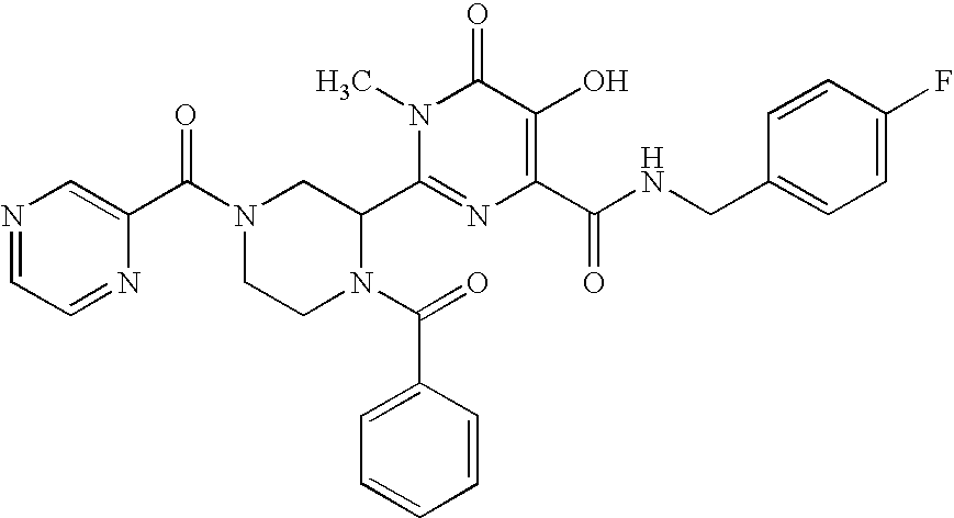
N1=CC=NC(C(N2CCN(C(=O)C3=CC=CC=C3)C(C3=NC(C(NCC4=CC=C(F)C=C4)=O)=C(O)C(=O)N3C)C2)=O)=C1
